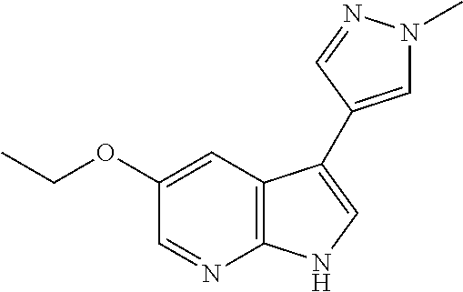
C1=NC2=C(C=C1OCC)C(C1=CN(C)N=C1)=CN2
